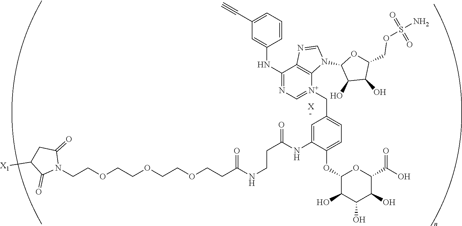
[X].C(COCCOCCOCCC(NCCC(NC1=CC(C[N+]2=CN=C(NC3=CC(C#C)=CC=C3)C3=C2N(C2C(O)C(O)C(COS(N)(=O)=O)O2)C=N3)=CC=C1OC1C(O)C(O)C(O)C(C(=O)O)O1)=O)=O)N1C(=O)CC([X1])C1=O
